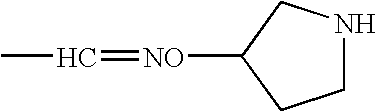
C1NCC([NO]=CC)C1
